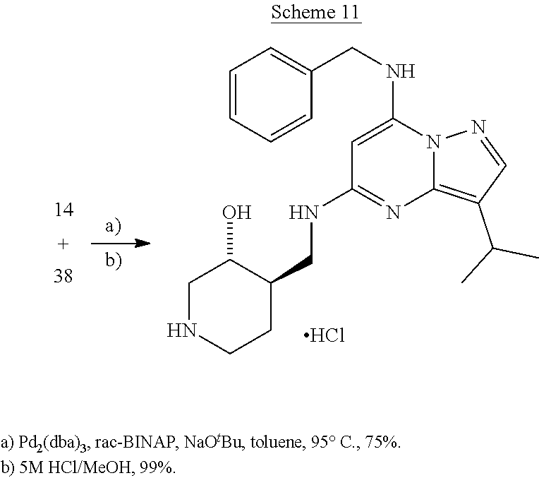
C1=CC=CC(CNC2=CC(NCC3C(O)CNCC3)=NC3=C(C(C)C)C=NN23)=C1.Cl
